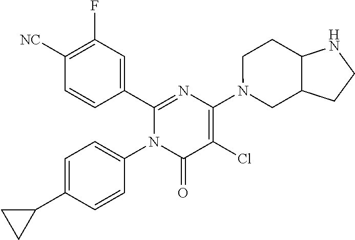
C1(C2=CC(F)=C([CN])C=C2)=NC(N2CC3C(CC2)NCC3)=C(Cl)C(=O)N1C1=CC=C(C2CC2)C=C1
